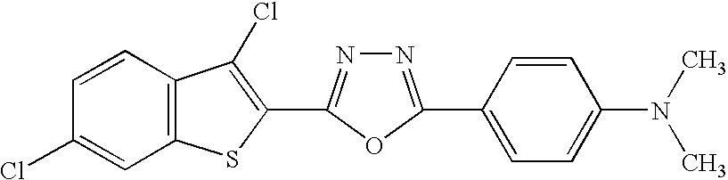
N1=C(C2=CC=C(N(C)C)C=C2)OC(C2=C(Cl)C3=C(C=C(Cl)C=C3)S2)=N1
